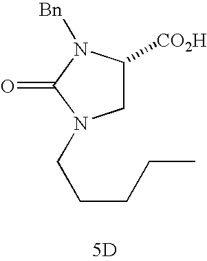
C1([CO2H])CN(CCCCC)C(=O)N1[Bn].[5D]
